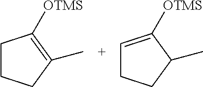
C1CCC(C)=C1[OTMS].C1=C([OTMS])C(C)CC1
